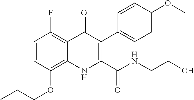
C1=CC(OCCC)=C2C(=C1F)C(=O)C(C1=CC=C(OC)C=C1)=C(C(NCCO)=O)N2
